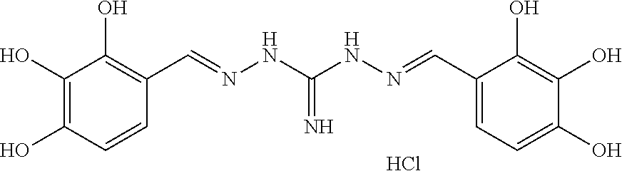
C1=C(C=NNC(NN=CC2=C(O)C(O)=C(O)C=C2)=N)C(O)=C(O)C(O)=C1.Cl
